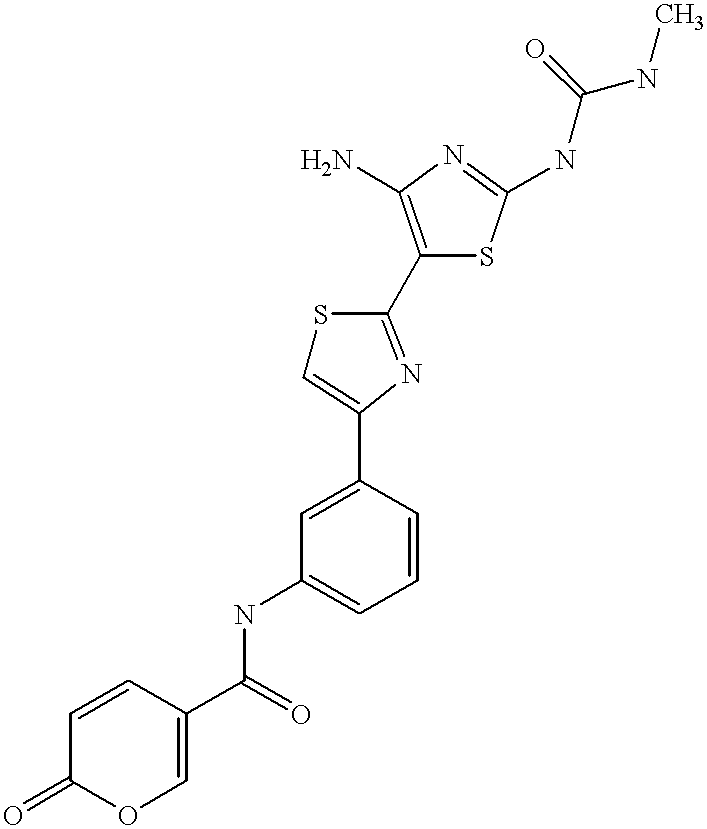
C(=O)(NC1=CC=CC(C2=CSC(C3=C(N)N=C(NC(NC)=O)S3)=N2)=C1)C1=COC(=O)C=C1
